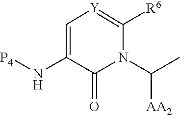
[P4]NC1=C[Y]=C([R6])N(C(C)[AA2])C1=O
